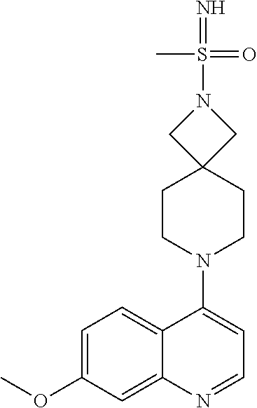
C1=C(OC)C=C2C(=C1)C(N1CCC3(CC1)CN(S(=N)(=O)C)C3)=CC=N2
